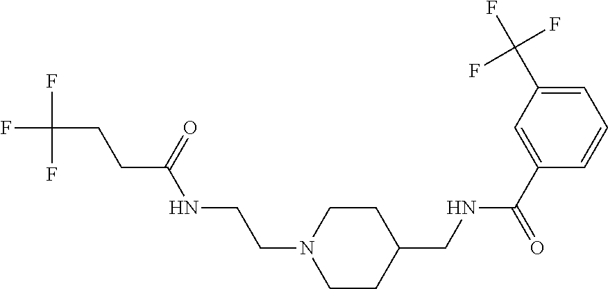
C(NCCN1CCC(CNC(C2=CC(C(F)(F)F)=CC=C2)=O)CC1)(CCC(F)(F)F)=O
